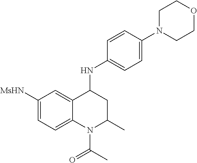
C1([MsHN])=CC=C2C(=C1)C(NC1=CC=C(N3CCOCC3)C=C1)CC(C)N2C(C)=O
